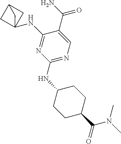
C1(NC23CC(C2)C3)=NC(NC2CCC(C(N(C)C)=O)CC2)=NC=C1C(=O)N
